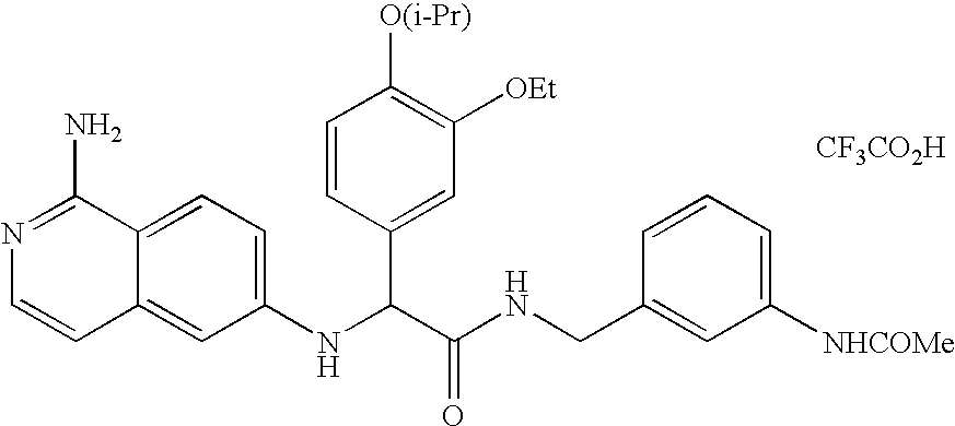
C12=CC(NC(C3=CC([OEt])=C([O(i-Pr)])C=C3)C(=O)NCC3=CC([NHCOMe])=CC=C3)=CC=C1C(N)=NC=C2.[CF3CO2H]
